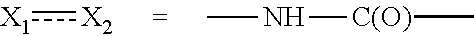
[X1]:[X2].[C(O)](C)NC
